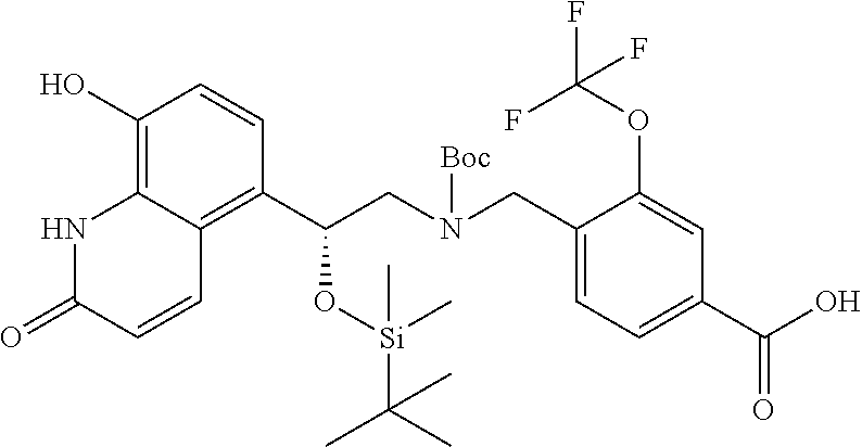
C1(O)=C2C(=C(C(CN(CC3=CC=C(C(O)=O)C=C3OC(F)(F)F)[Boc])O[Si](C)(C(C)(C)C)C)C=C1)C=CC(=O)N2
